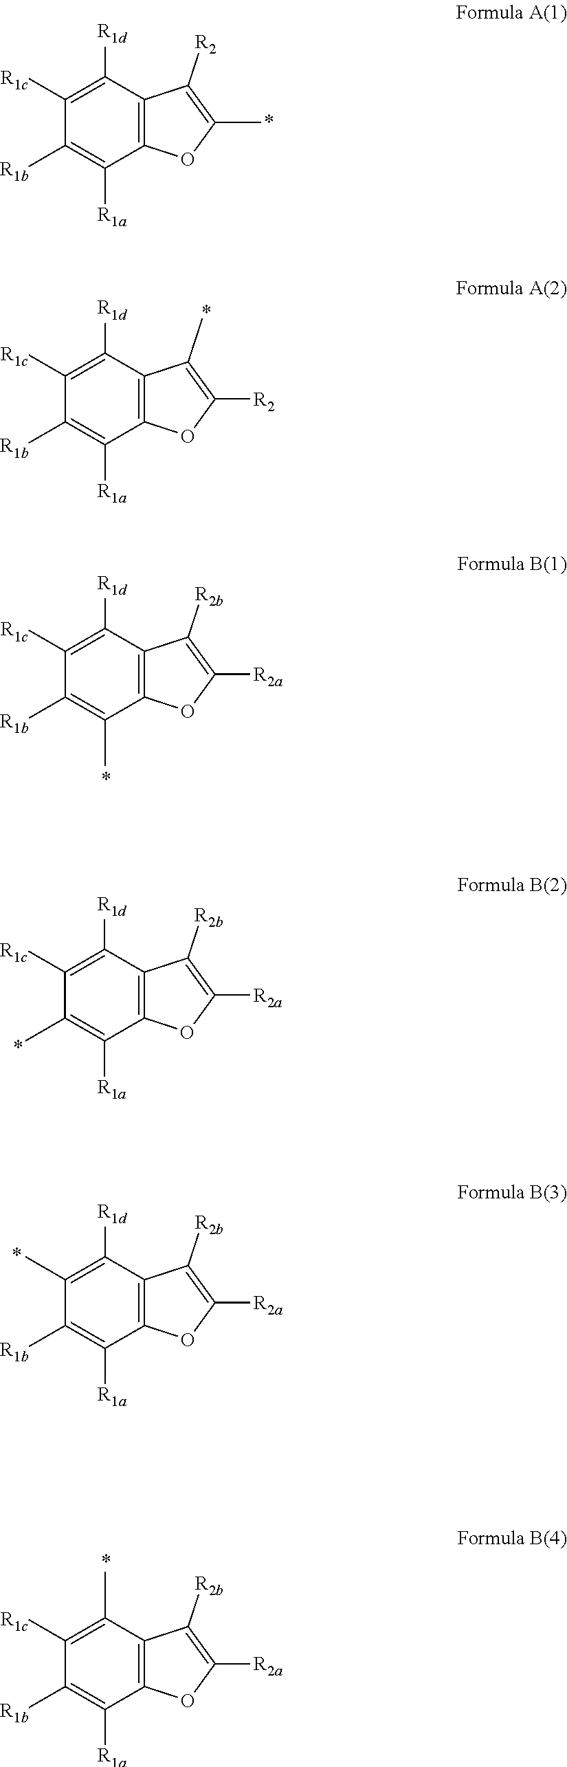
C1([R1b])=C([R1a])C2=C(C([R1d])=C1[R1c])C([R2])=C(C)O2.C1([R1c])=C([R1d])C2=C(OC([R2])=C2C)C([R1a])=C1[R1b].C1([R1c])=C([R1d])C2=C(OC([R2a])=C2[R2b])C(C)=C1[R1b].C1(C)=C([R1a])C2=C(C([R1d])=C1[R1c])C([R2b])=C([R2a])O2.C12=C(OC([R2a])=C1[R2b])C([R1a])=C([R1b])C(C)=C2[R1d].C12=C(C(C)=C([R1c])C([R1b])=C1[R1a])C([R2b])=C([R2a])O2
